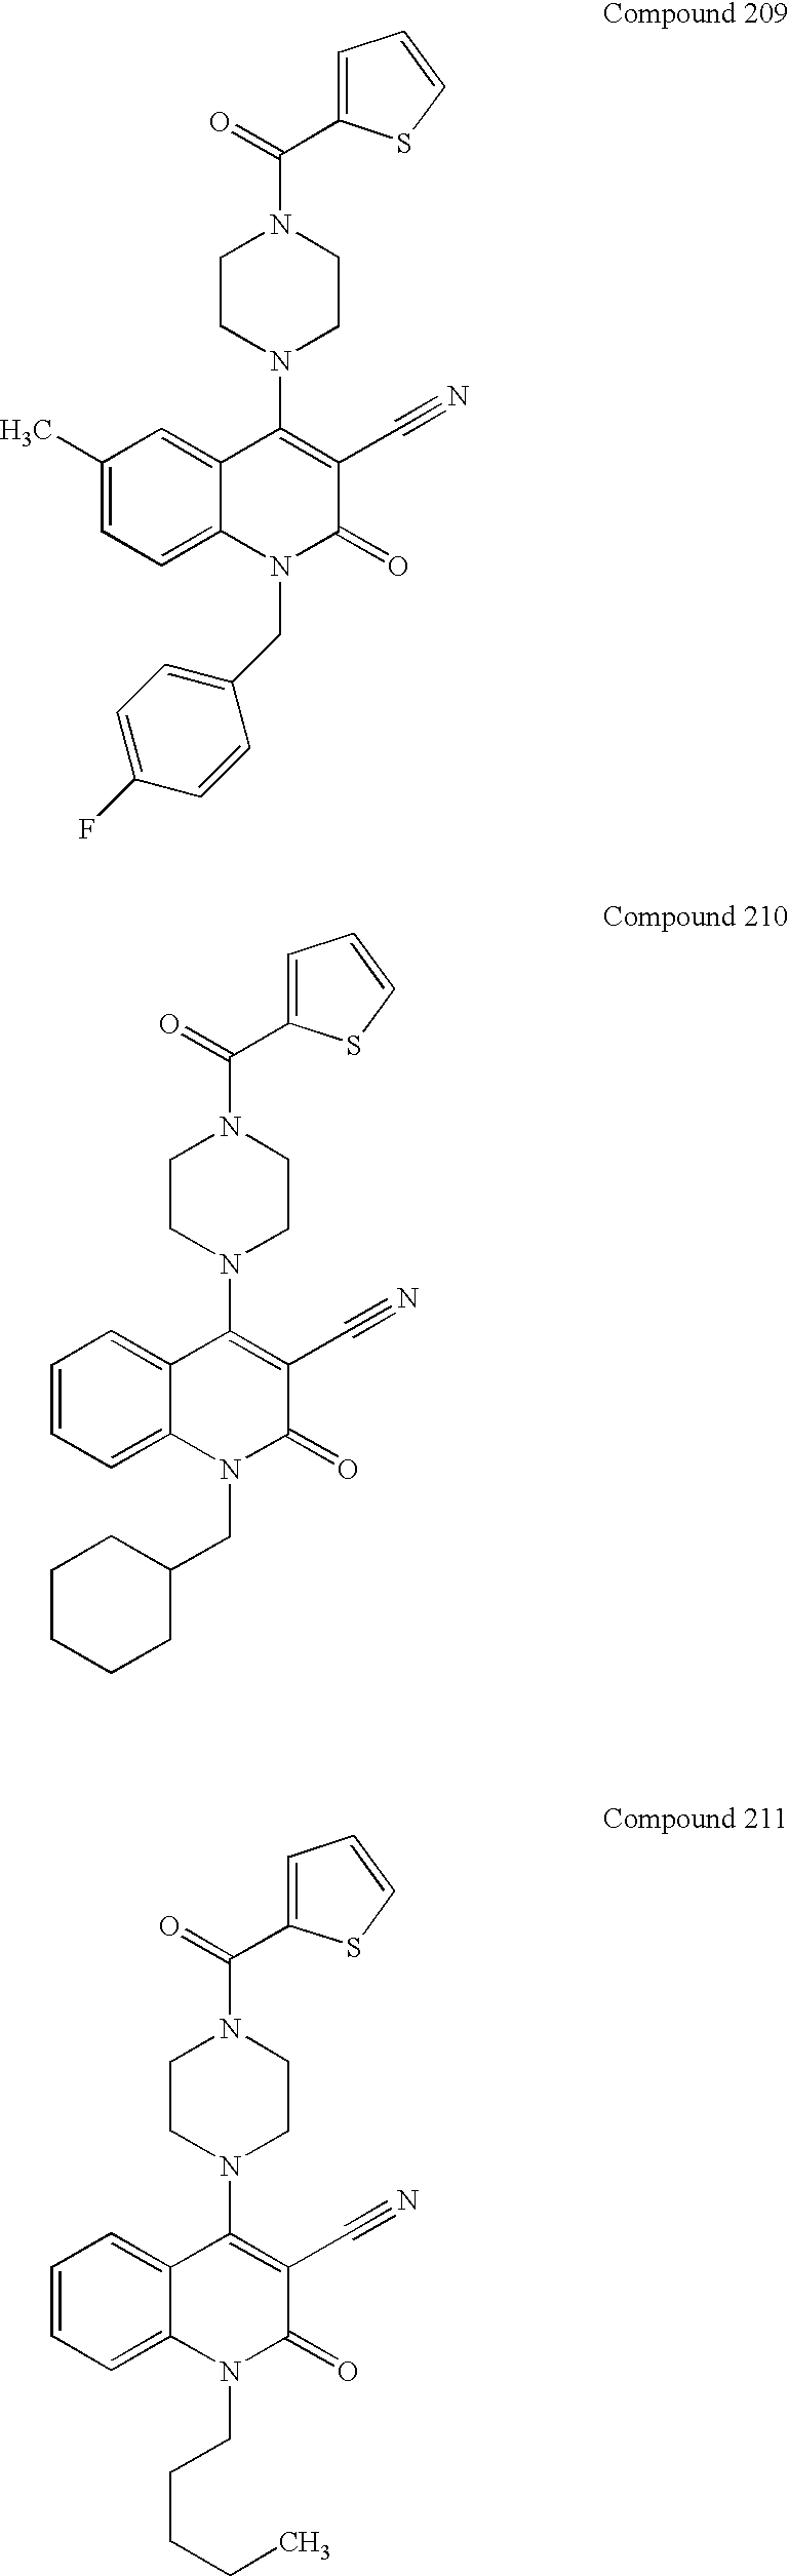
C1(C)=CC=C2C(=C1)C(N1CCN(C(=O)C3=CC=CS3)CC1)=C(C#N)C(=O)N2CC1=CC=C(F)C=C1.C1=CC=C2C(=C1)C(N1CCN(C(=O)C3=CC=CS3)CC1)=C(C#N)C(=O)N2CC1CCCCC1.C1=CC=C2C(=C1)C(N1CCN(C(=O)C3=CC=CS3)CC1)=C(C#N)C(=O)N2CCCCC
